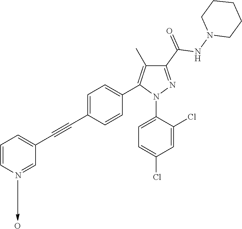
C1=C(C#CC2=CC=CN=C2)C=CC(C2=C(C)C(C(=O)NN3CCCCC3)=NN2C2=CC=C(Cl)C=C2Cl)=C1.O
